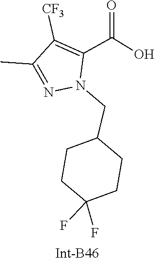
C1([CF3])=C(C(=O)O)N(CC2CCC(F)(F)CC2)N=C1C
